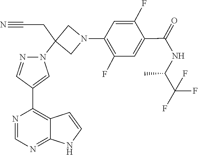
C1=NC(C2=CN(C3(CC#N)CN(C4=C(F)C=C(C(=O)NC(C(F)(F)F)C)C(F)=C4)C3)N=C2)=C2C(=N1)NC=C2
